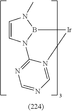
C1=CN2B(N1C)[Ir]N1=CN=CN=C21
